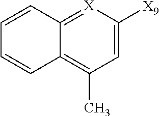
C1=C([X9])[X]=C2C(=C1C)C=CC=C2
